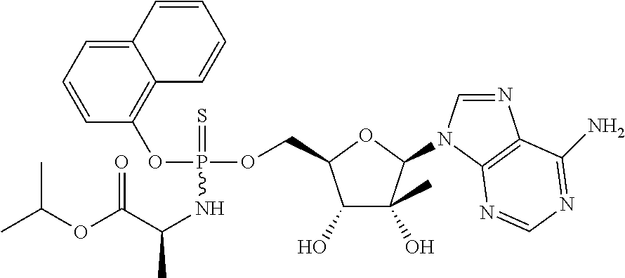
O(P(OCC1C(O)C(O)(C)C(N2C=NC3=C2N=CN=C3N)O1)(=S)NC(C)C(OC(C)C)=O)C1=C2C(=CC=C1)C=CC=C2
